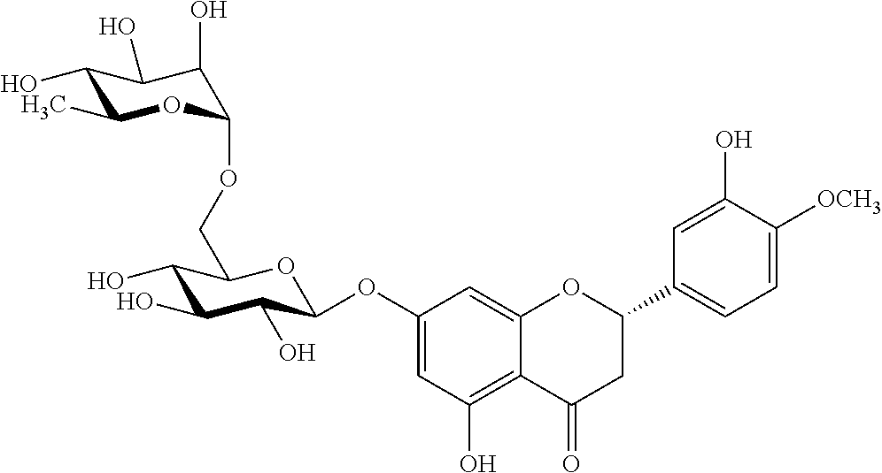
C1(OC2C(O)C(O)C(O)C(COC3OC(C)C(O)C(O)C3O)O2)=CC(O)=C2C(=C1)OC(C1=CC=C([OCH3])C(O)=C1)CC2=O
